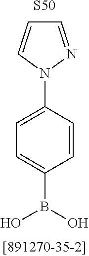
C1=CN(C2=CC=C(B(O)O)C=C2)N=C1.[S50]
